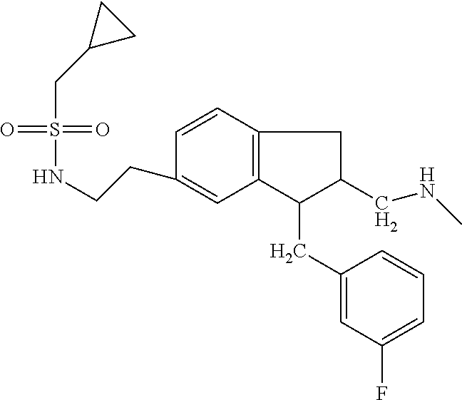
S(=O)(=O)(CC1CC1)NCCC1=CC2=C(C=C1)CC(CNC)C2CC1=CC(F)=CC=C1
